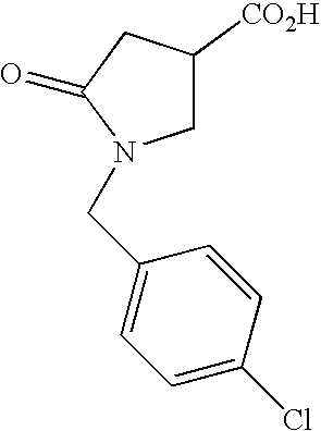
C1C([CO2H])CC(=O)N1CC1=CC=C(Cl)C=C1
